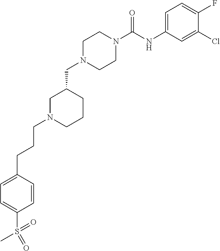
C1N(CC2CN(CCCC3=CC=C(S(C)(=O)=O)C=C3)CCC2)CCN(C(NC2=CC=C(F)C(Cl)=C2)=O)C1
